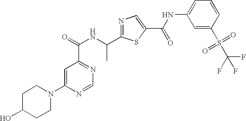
N1=C(C(NC(=O)C2=NC=NC(N3CCC(O)CC3)=C2)C)SC(C(NC2=CC=CC(S(C(F)(F)F)(=O)=O)=C2)=O)=C1
